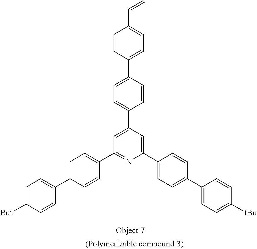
C1(C2=CC=C(C3=CC=C([tBu])C=C3)C=C2)=CC(C2=CC=C(C3=CC=C(C=C)C=C3)C=C2)=CC(C2=CC=C(C3=CC=C([But])C=C3)C=C2)=N1
